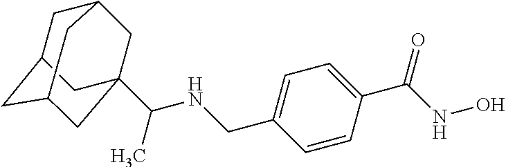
C1=CC(C(NO)=O)=CC=C1CNC(C)C12CC3CC(CC(C1)C3)C2
